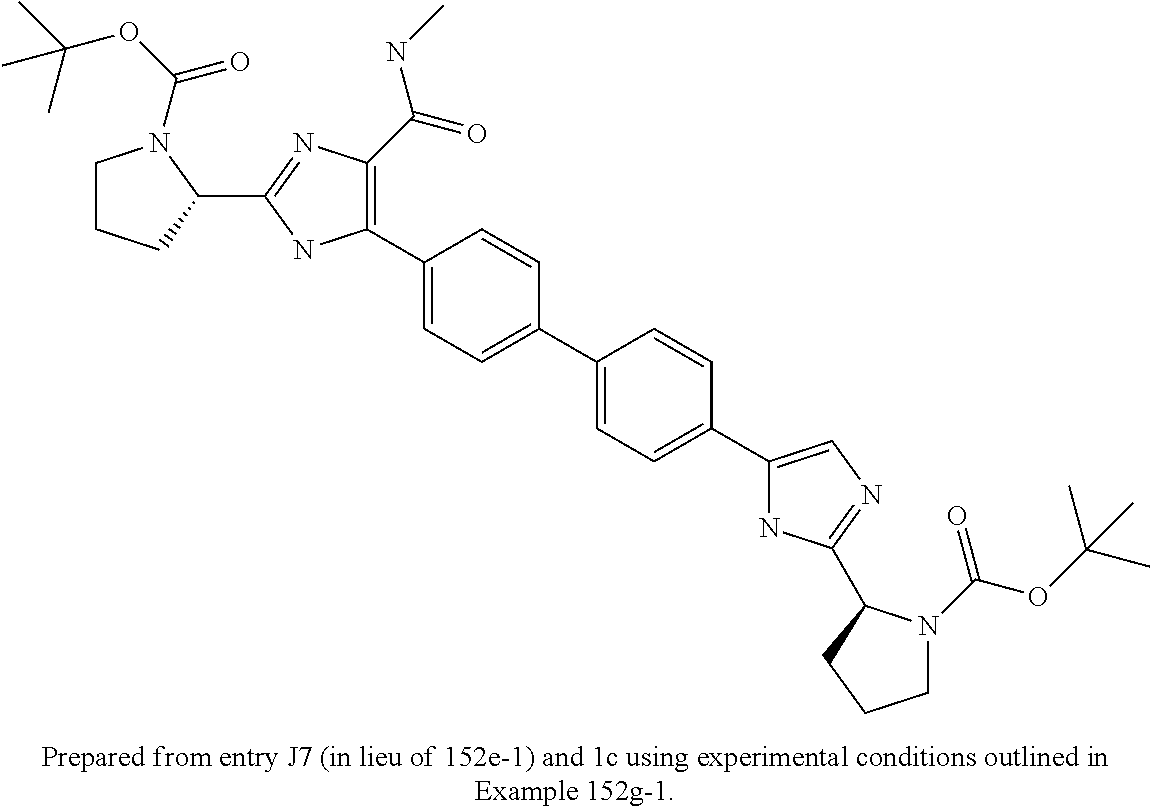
C1(C2=CC=C(C3=CC=C(C4=CN=C(C5N(C(=O)OC(C)(C)C)CCC5)N4)C=C3)C=C2)=C(C(=O)NC)N=C(C2N(C(OC(C)(C)C)=O)CCC2)N1
